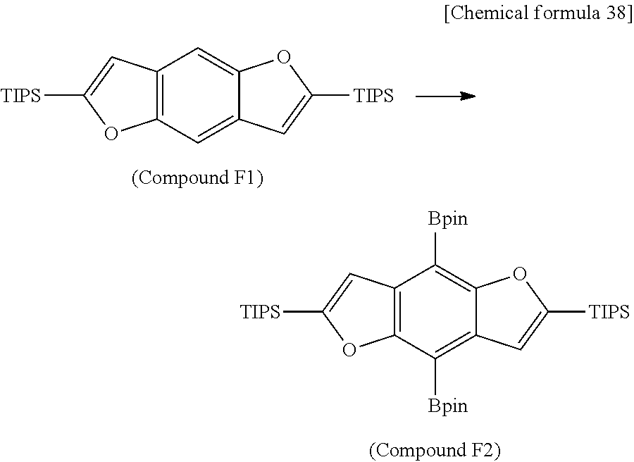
C12=C(C=C3C(=C1)OC([TIPS])=C3)OC([TIPS])=C2.C12=C(C([Bpin])=C3C(=C1[Bpin])OC([TIPS])=C3)OC([TIPS])=C2
